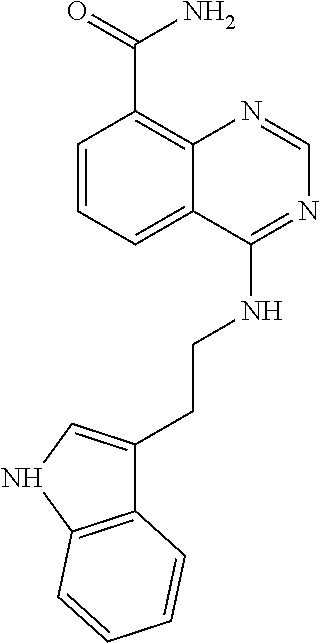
C1=CC=C2C(=C1C(=O)N)N=CN=C2NCCC1=CNC2=C1C=CC=C2
